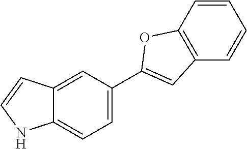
C12=CC(C3=CC4=C(C=CC=C4)O3)=CC=C1NC=C2
